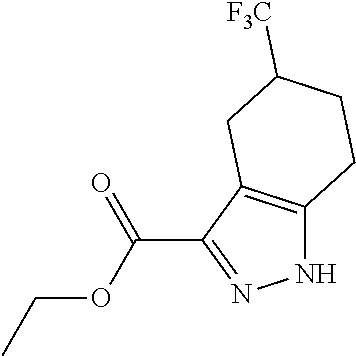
N1C2=C(C(C(OCC)=O)=N1)CC([F3C])CC2
